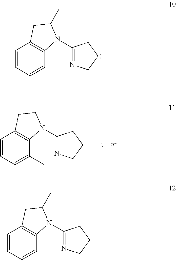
C1=CC=CC2=C1CC(C)N2C1=NCCC1.C1=CC=CC2=C1CC(C)N2C1=NCC(C)C1.C1=CC=C(C)C2=C1CCN2C1=NCC(C)C1
